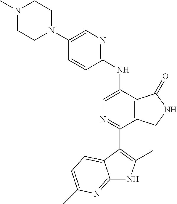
N1(C)CCN(C2=CN=C(NC3=CN=C(C4=C(C)NC5=NC(C)=CC=C54)C4=C3C(=O)NC4)C=C2)CC1
